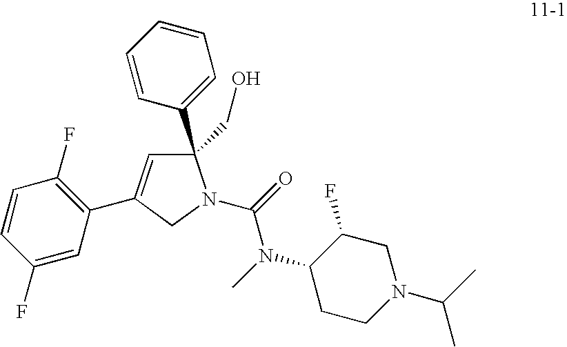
C1=CC(F)=CC(C2=CC(C3=CC=CC=C3)(CO)N(C(=O)N(C)C3CCN(C(C)C)CC3F)C2)=C1F
